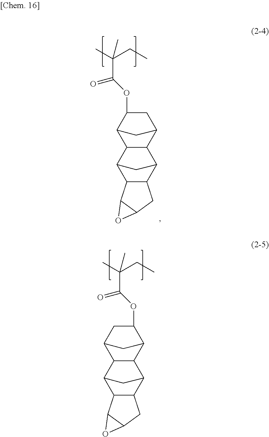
C12CC(OC(=O)C(C)(CC)C)C(C3C1C1C4C(C3C1)C1C(C4)O1)C2.C12C3C(C(CC1OC(=O)C(C)(CC)C)C2)C1C2C(C3C1)CC1C2O1
